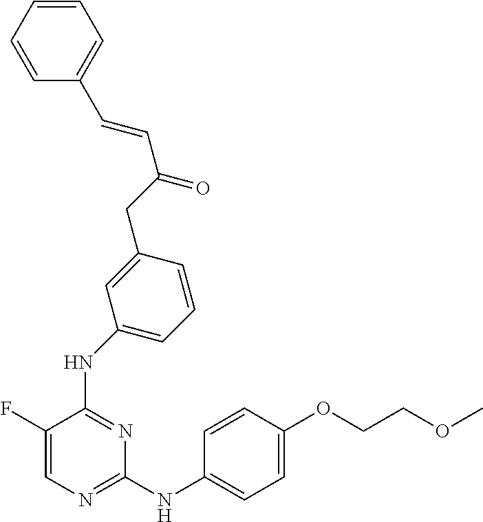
N(C1=NC=C(F)C(NC2=CC=CC(CC(C=CC3=CC=CC=C3)=O)=C2)=N1)C1=CC=C(OCCOC)C=C1
